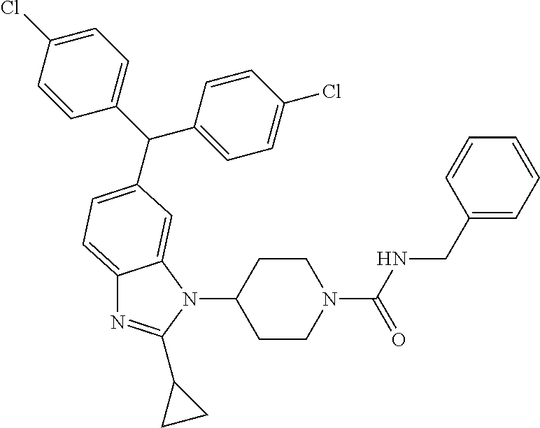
C1CN(C(NCC2=CC=CC=C2)=O)CCC1N1C2=CC(C(C3=CC=C(Cl)C=C3)C3=CC=C(Cl)C=C3)=CC=C2N=C1C1CC1
